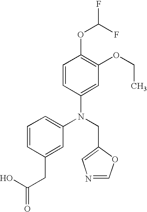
N(CC1=CN=CO1)(C1=CC=CC(CC(=O)O)=C1)C1=CC(OCC)=C(OC(F)F)C=C1
